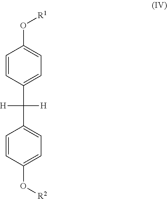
C1=CC(C([H])([H])C2=CC=C(O[R2])C=C2)=CC=C1O[R1]
